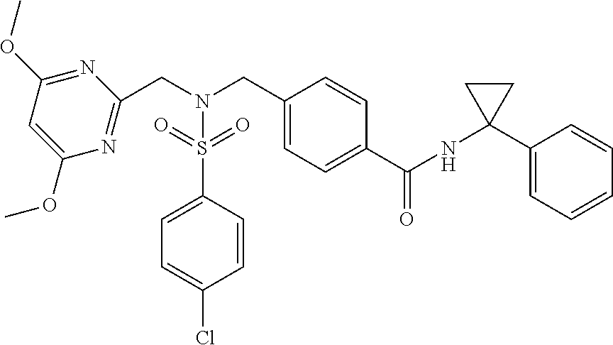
N1=C(OC)C=C(OC)N=C1CN(S(C1=CC=C(Cl)C=C1)(=O)=O)CC1=CC=C(C(=O)NC2(C3=CC=CC=C3)CC2)C=C1
